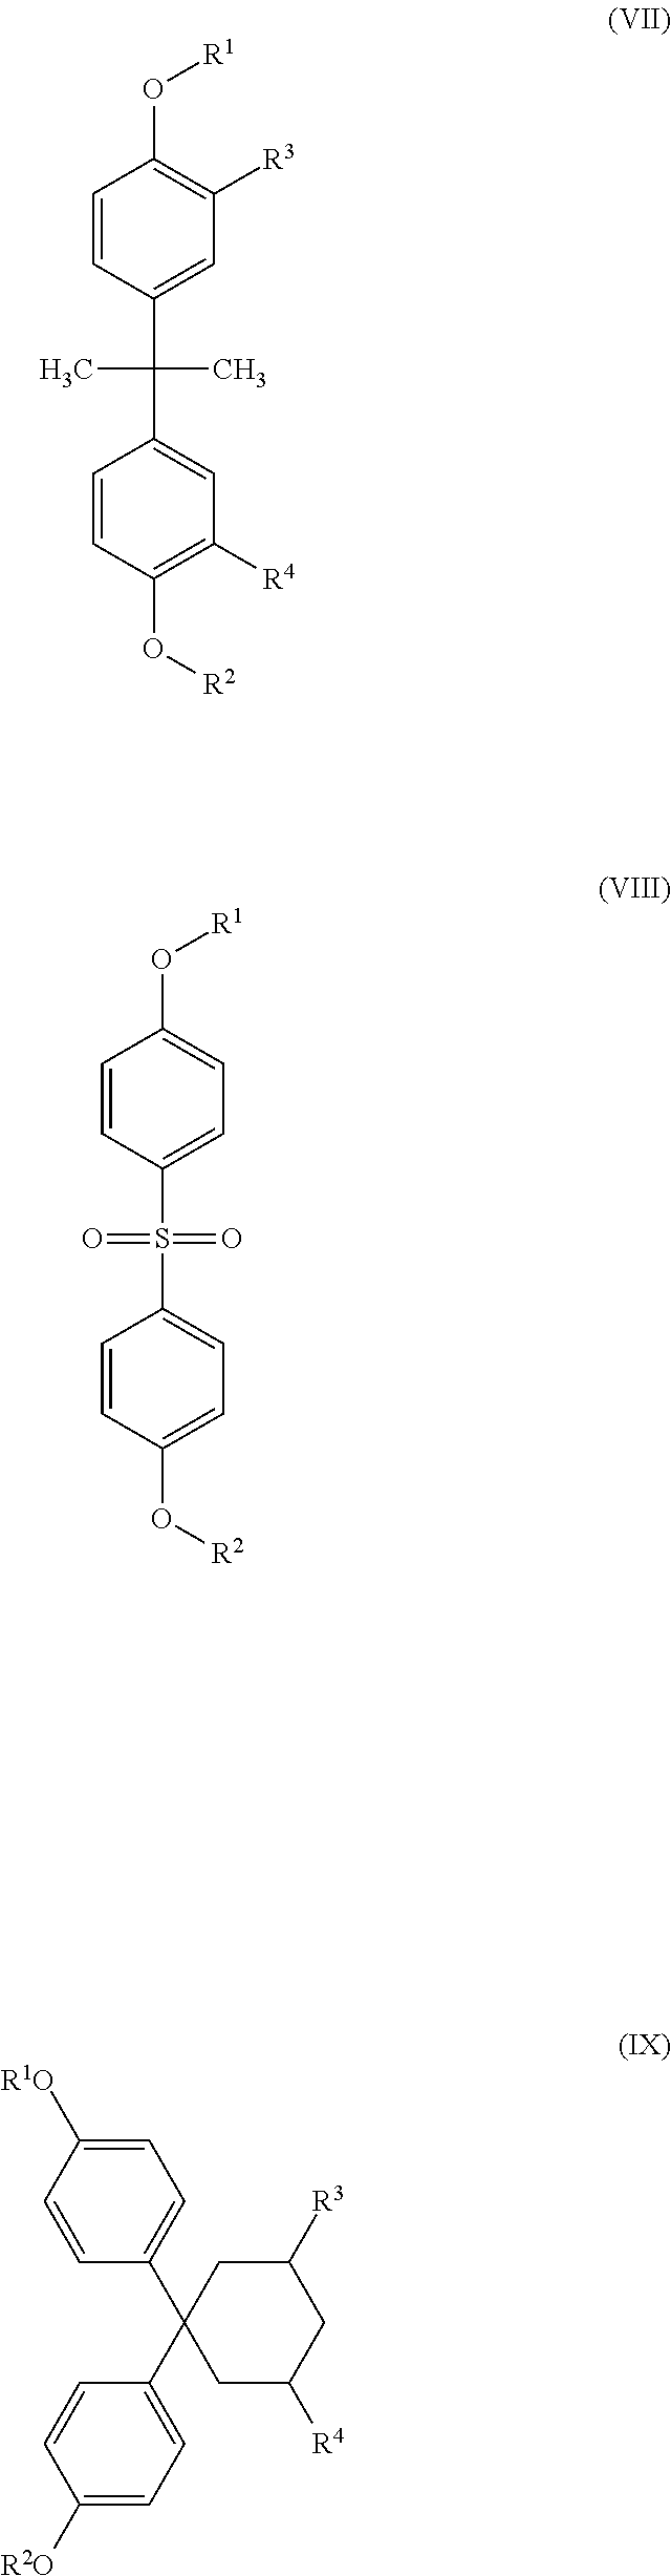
C1=CC(C(C)(C)C2=CC([R4])=C(O[R2])C=C2)=CC([R3])=C1O[R1].C1=CC(S(=O)(=O)C2=CC=C(O[R2])C=C2)=CC=C1O[R1].C1=CC([R1O])=CC=C1C1(C2=CC=C([R2O])C=C2)CC([R4])CC([R3])C1
